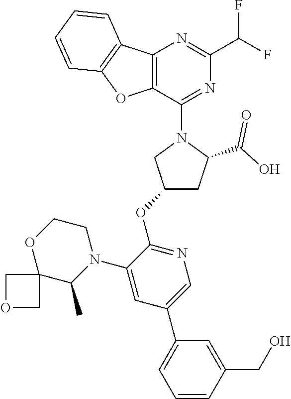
C12=C(C(N3CC(OC4=NC=C(C5=CC=CC(CO)=C5)C=C4N4CCOC5(C4C)COC5)CC3C(O)=O)=NC(C(F)F)=N1)OC1=C2C=CC=C1
